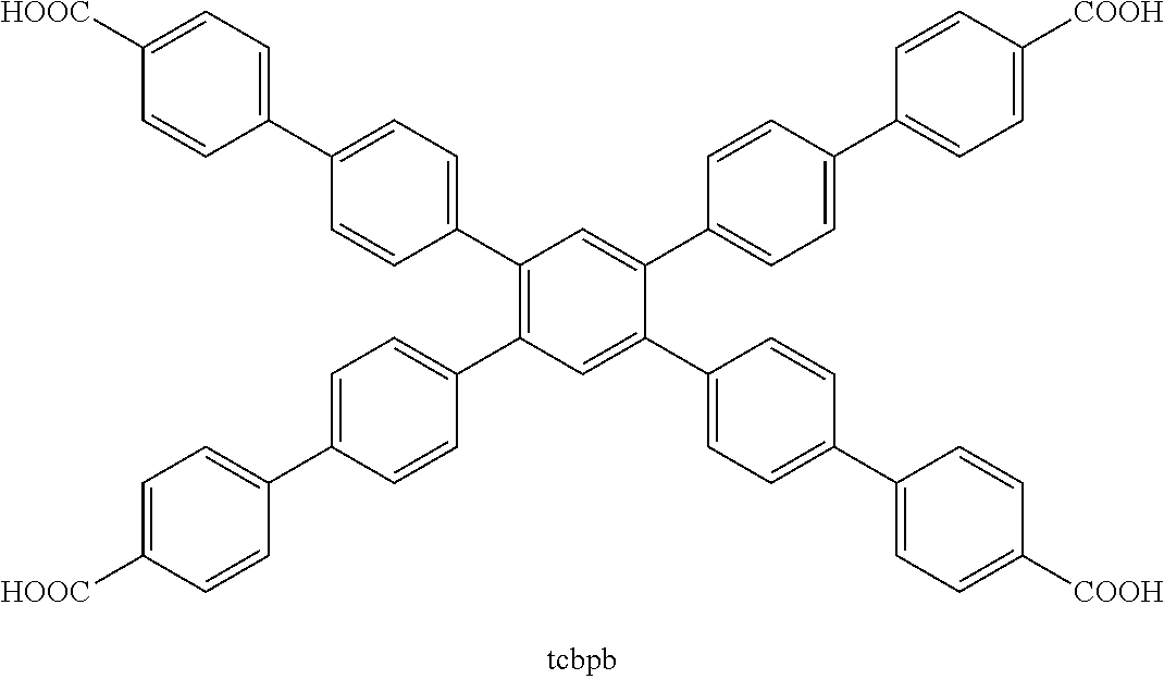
C1(C2=CC=C([HOOC])C=C2)=CC=C(C2=C(C3=CC=C(C4=CC=C([HOOC])C=C4)C=C3)C=C(C3=CC=C(C4=CC=C([COOH])C=C4)C=C3)C(C3=CC=C(C4=CC=C([COOH])C=C4)C=C3)=C2)C=C1
